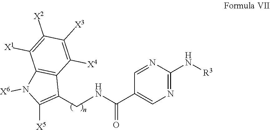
C1(C(=O)NCC2=C([X5])N([X6])C3=C2C([X4])=C([X3])C([X2])=C3[X1])=CN=C(N[R3])N=C1
